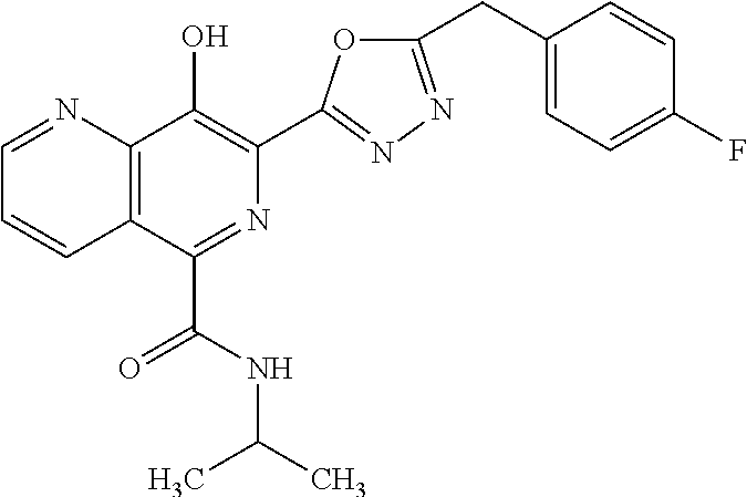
C1=NC2=C(C=C1)C(C(NC(C)C)=O)=NC(C1=NN=C(CC3=CC=C(F)C=C3)O1)=C2O
